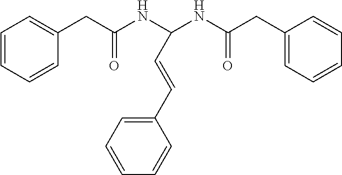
C1=CC=CC(CC(NC(NC(CC2=CC=CC=C2)=O)C=CC2=CC=CC=C2)=O)=C1
